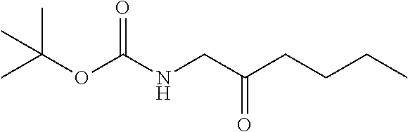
C(OC(NCC(CCCC)=O)=O)(C)(C)C
